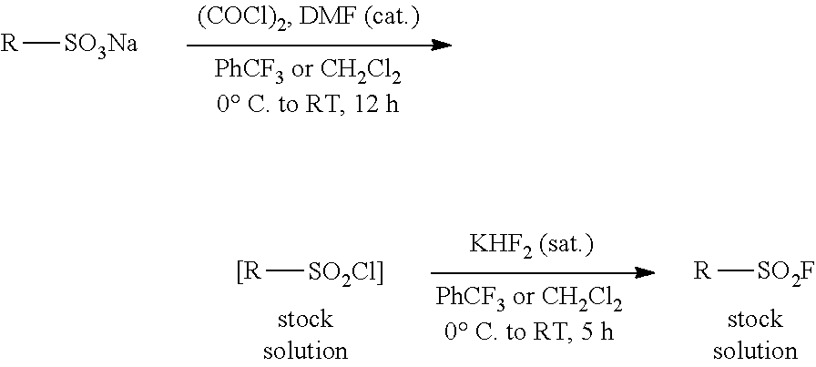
[R][SO3Na].[[R][SO2Cl]].[R][SO2F]
